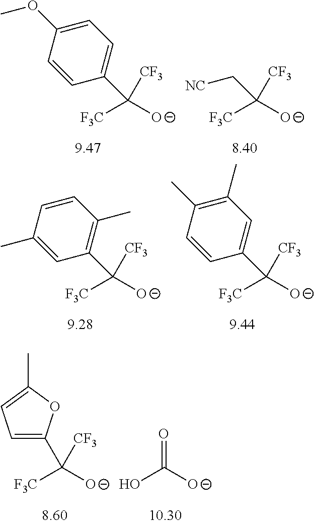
[F3C]C([O-])([CF3])C1=CC=C(OC)C=C1.[F3C]C([O-])([CF3])C[NC].[F3C]C([O-])([CF3])C1=C(C)C=CC(C)=C1.[F3C]C([O-])([CF3])C1=CC(C)=C(C)C=C1.[F3C]C([O-])([CF3])C1=CC=C(C)O1.OC([O-])=O
